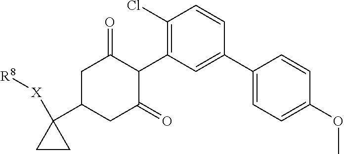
C1(C2=CC(C3C(=O)CC(C4([X][R8])CC4)CC3=O)=C(Cl)C=C2)=CC=C(OC)C=C1
